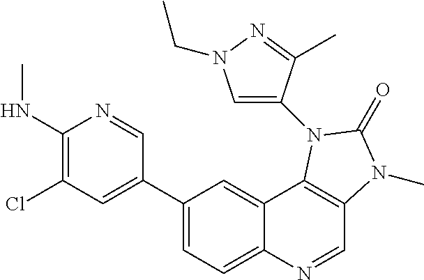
C1(NC)=C(Cl)C=C(C2=CC=C3C(=C2)C2=C(C=N3)N(C)C(=O)N2C2=CN(CC)N=C2C)C=N1
